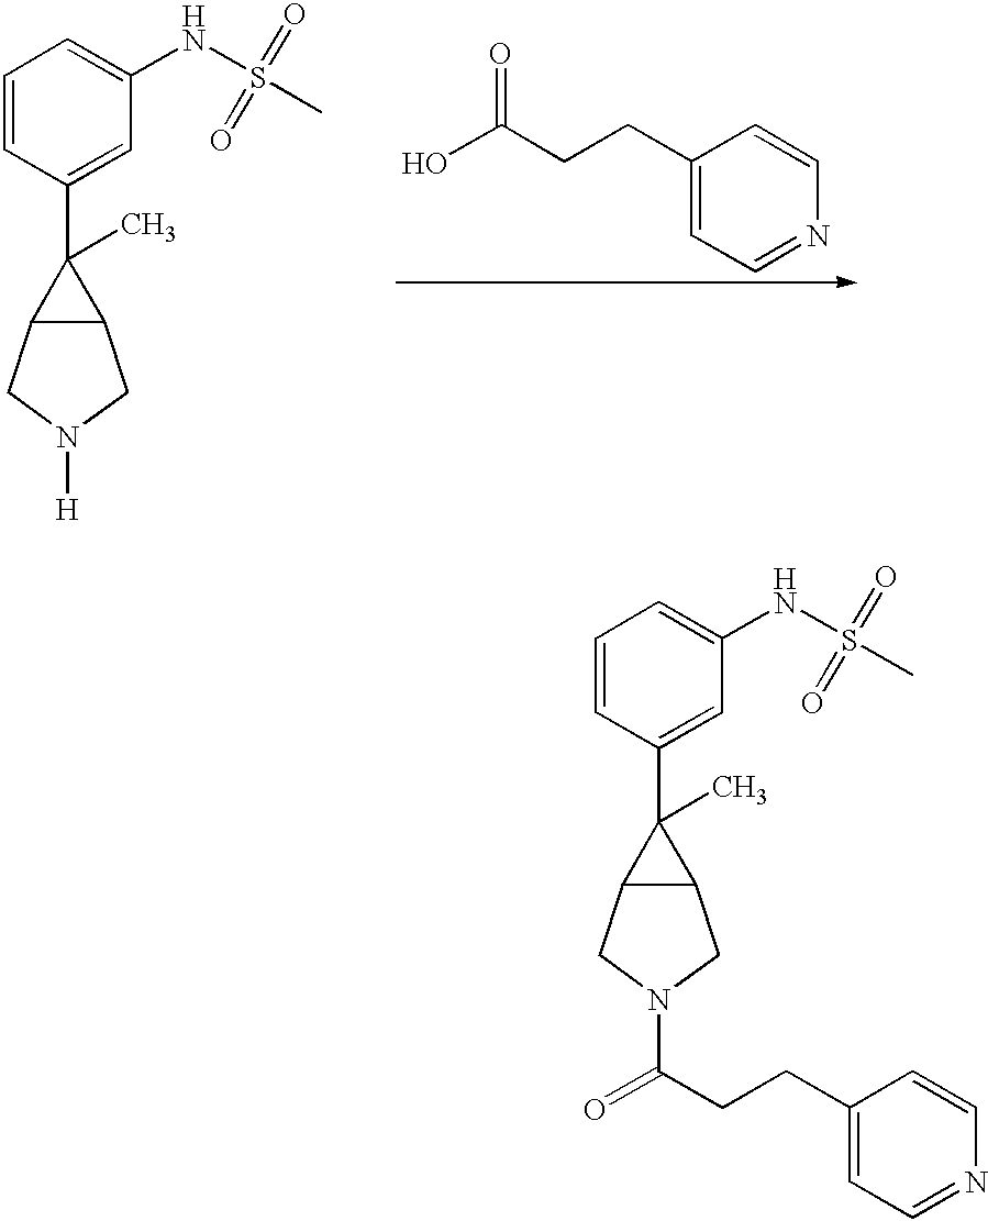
OC(CCC1=CC=NC=C1)=O.C1=CC(C2(C)C3C2CN([H])C3)=CC(NS(=O)(C)=O)=C1.C1=CC(C2(C)C3C2CN(C(=O)CCC2=CC=NC=C2)C3)=CC(NS(=O)(C)=O)=C1
